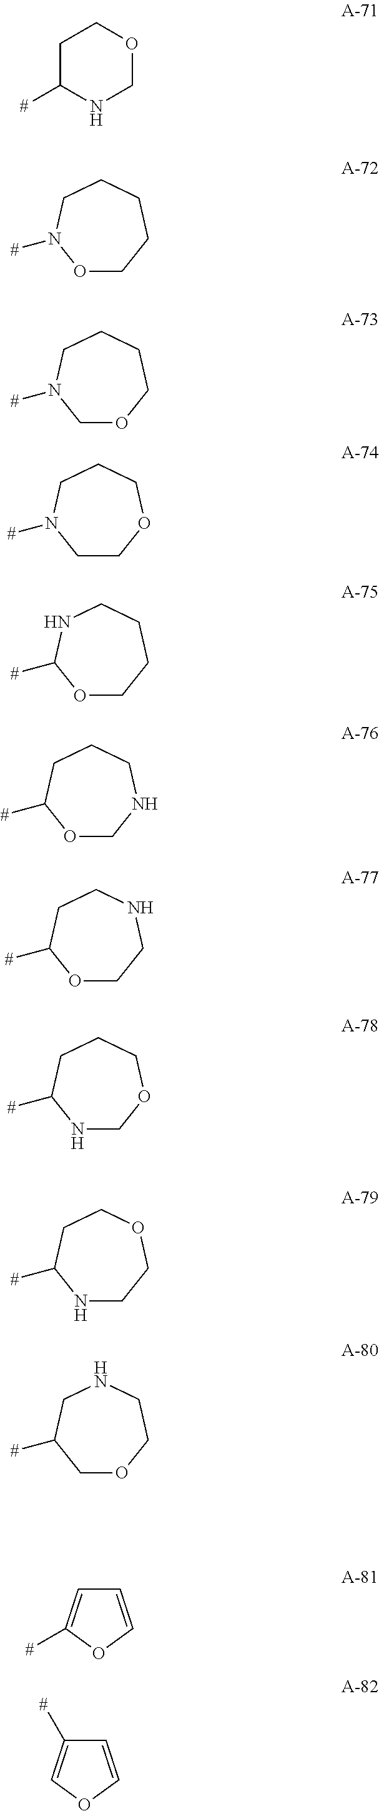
C1C([#])NCOC1.O1CCCCCN1[#].C1OCCCCN1[#].C1COCCCN1[#].O1CCCCNC1[#].O1CNCCCC1[#].O1CCNCCC1[#].N1COCCCC1[#].N1CCOCCC1[#].C1OCCNCC1[#].C1=COC([#])=C1.C1=COC=C1[#]
